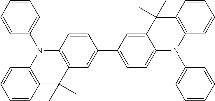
C1=CC2=C(C=C1)N(C1=CC=CC=C1)C1=C(C2(C)C)C=C(C2=CC=C3C(=C2)C(C)(C)C2=C(N3C3=CC=CC=C3)C=CC=C2)C=C1
